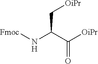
N(C(C([OiPr])=O)C[OiPr])[Fmoc]
